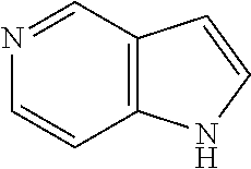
C12=C(C=NC=C1)C=CN2
